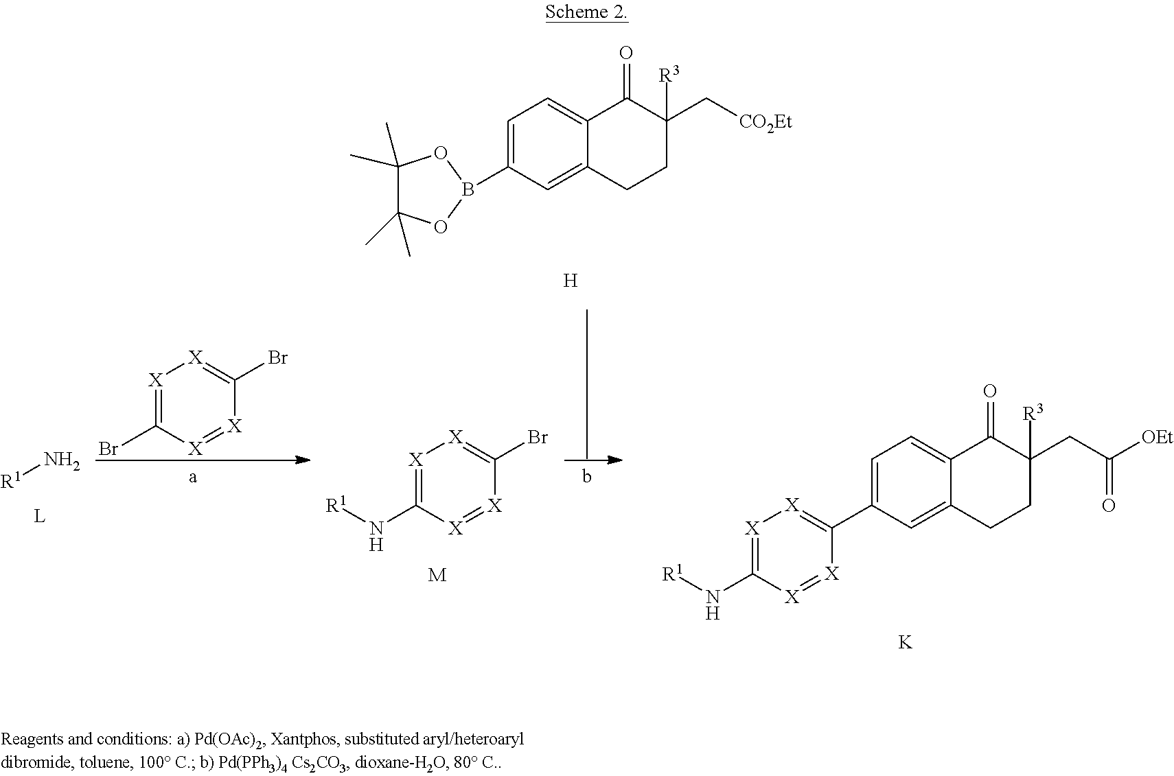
[H].C1=C(B2OC(C)(C)C(C)(C)O2)C=C2C(=C1)C(=O)C([R3])(C[CO2Et])CC2.[K].[X]1=C(N[R1])[X]=[X]C(C2=CC=C3C(=C2)CCC([R3])(CC([OEt])=O)C3=O)=[X]1.[R1]N.[X]1=C(Br)[X]=[X]C(Br)=[X]1.[X]1=C(N[R1])[X]=[X]C(Br)=[X]1.[M]
